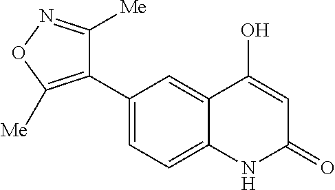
C1(C2=C([Me])ON=C2[Me])=CC=C2C(=C1)C(O)=CC(=O)N2
